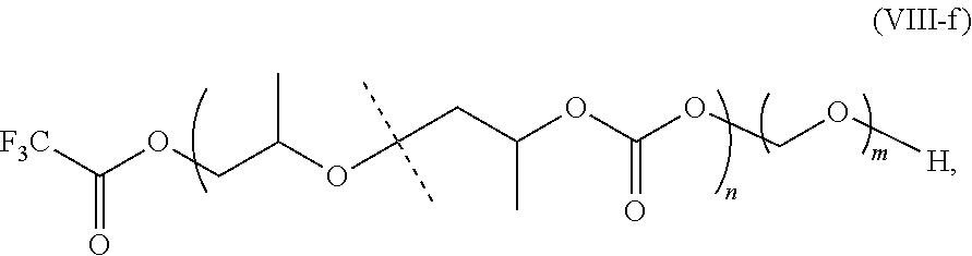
[F3C]C(OCC(OC(C)(C)CC(OC(OCO[H])=O)C)C)=O
